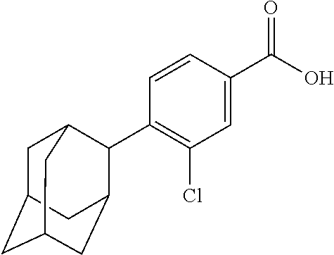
C1=CC(C(O)=O)=CC(Cl)=C1C1C2CC3CC(CC1C3)C2
